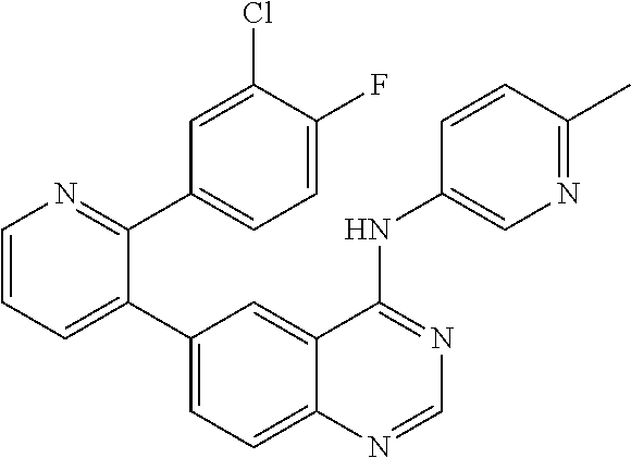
C1=CC=C(C2=CC=C3C(=C2)C(NC2=CN=C(C)C=C2)=NC=N3)C(C2=CC=C(F)C(Cl)=C2)=N1
